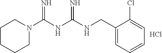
C1CCCN(C(NC(NCC2=CC=CC=C2Cl)=N)=N)C1.Cl
